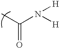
CC(N([H])[H])=O
